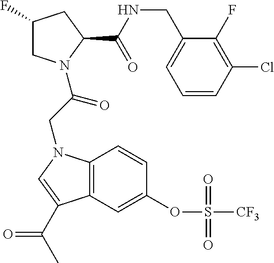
C1(F)CN(C(CN2C3=C(C=C(OS([CF3])(=O)=O)C=C3)C(C(C)=O)=C2)=O)C(C(NCC2=CC=CC(Cl)=C2F)=O)C1
